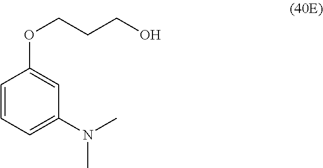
C1=CC=C(N(C)C)C=C1OCCCO
